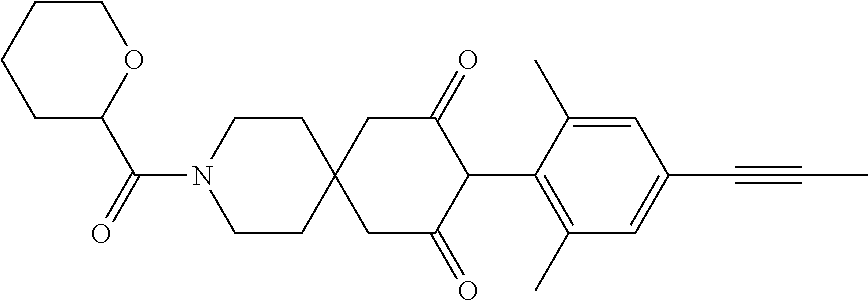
C1CN(C(=O)C2OCCCC2)CCC12CC(=O)C(C1=C(C)C=C(C#CC)C=C1C)C(=O)C2
